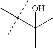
C(C)(C(C)(C)C)(C)O
